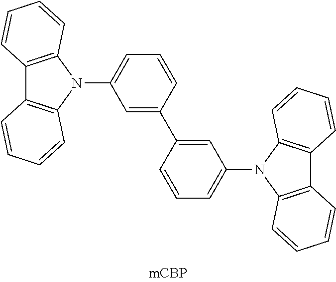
C1=C(C2=CC(N3C4=C(C5=C3C=CC=C5)C=CC=C4)=CC=C2)C=CC=C1N1C2=C(C3=C1C=CC=C3)C=CC=C2
